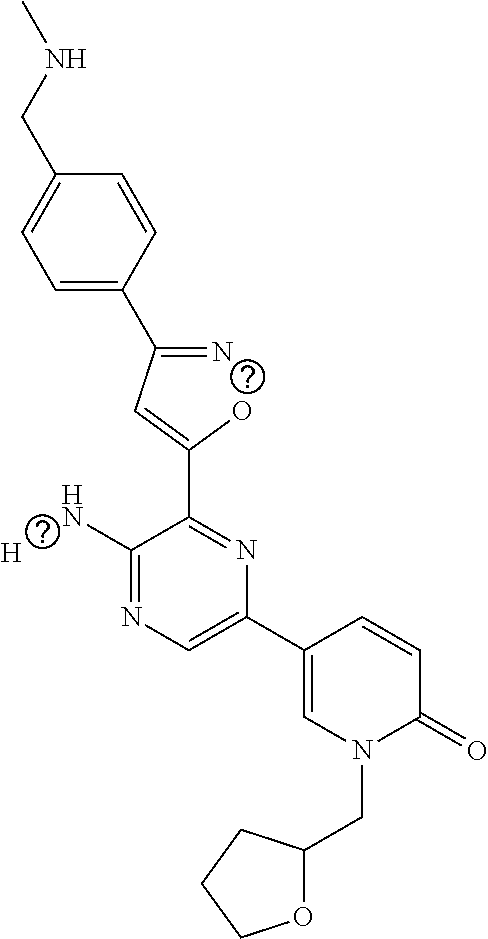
[H].C1=C(C(=N)C=C(O)C2=NC(C3=CN(CC4OCCC4)C(=O)C=C3)=CN=C2N)C=CC(CNC)=C1
